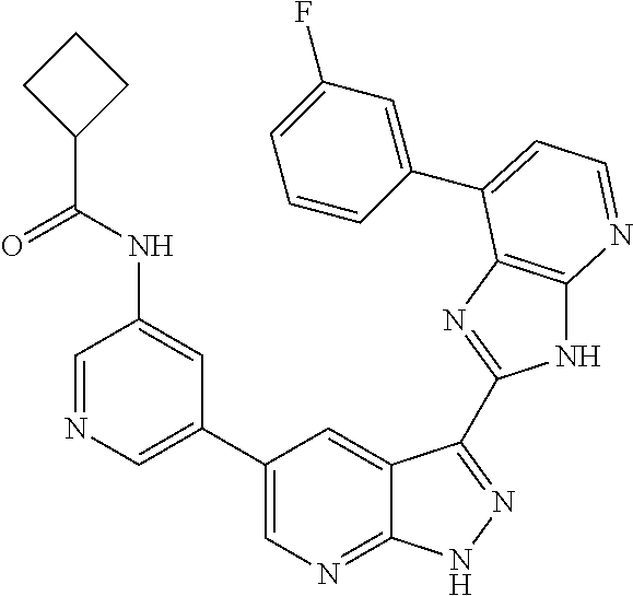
C1=NC=C(C2=CN=C3C(=C2)C(C2=NC4=C(N2)N=CC=C4C2=CC(F)=CC=C2)=NN3)C=C1NC(C1CCC1)=O
